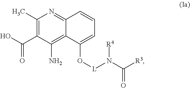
N1=C2C(=C(N)C(C(O)=O)=C1C)C(O[L]N(C([R3])=O)[R4])=CC=C2
